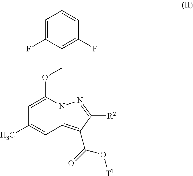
C1=C(F)C(COC2=CC(C)=CC3=C(C(=O)O[T1])C([R2])=NN23)=C(F)C=C1
